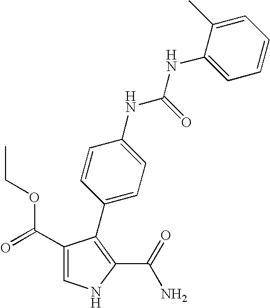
C1(C(=O)OCC)=CNC(C(=O)N)=C1C1=CC=C(NC(NC2=CC=CC=C2C)=O)C=C1
